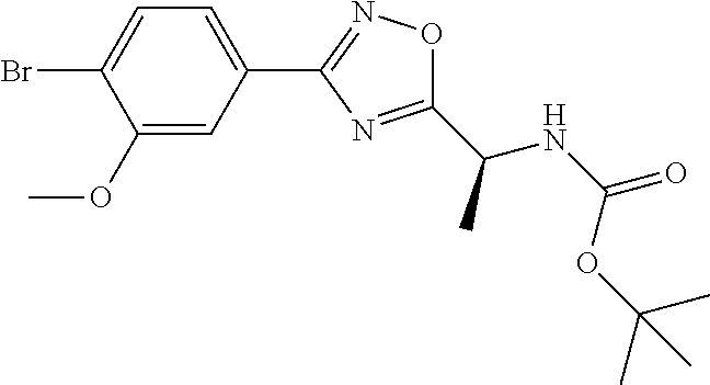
C1=C(Br)C(OC)=CC(C2=NOC(C(NC(=O)OC(C)(C)C)C)=N2)=C1
